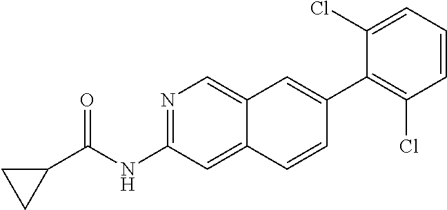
N1=C(NC(C2CC2)=O)C=C2C(=C1)C=C(C1=C(Cl)C=CC=C1Cl)C=C2
